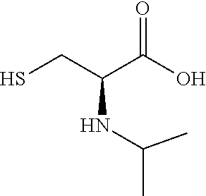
SCC(C(O)=O)NC(C)C
